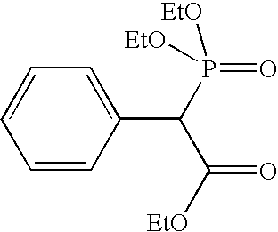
C1=CC(C(P([EtO])(=O)[EtO])C([EtO])=O)=CC=C1
